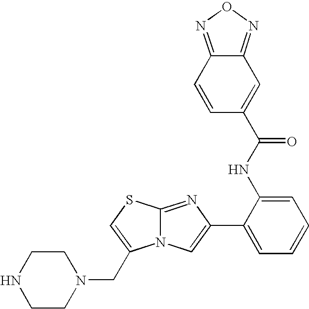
N12C(=NC(C3=CC=CC=C3NC(C3=CC4=NON=C4C=C3)=O)=C1)SC=C2CN1CCNCC1
